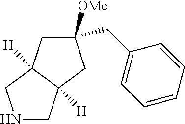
N1CC2([H])C([H])(C1)CC(CC1=CC=CC=C1)([OMe])C2
